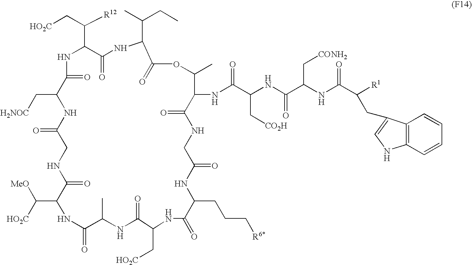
[HO2C]CC([R12])C1NC(=O)C(C[H2NOC])NC(=O)CNC(=O)C(C([HO2C])[MeO])NC(=O)C(C)NC(=O)C(C[HO2C])NC(=O)C(CCC[R6*])NC(=O)CNC(=O)C(NC(C(NC(C(NC(=O)C([R1])CC2=CNC3=C2C=CC=C3)C[CONH2])=O)C[CO2H])=O)C(C)OC(=O)C(C(CC)C)NC1=O
